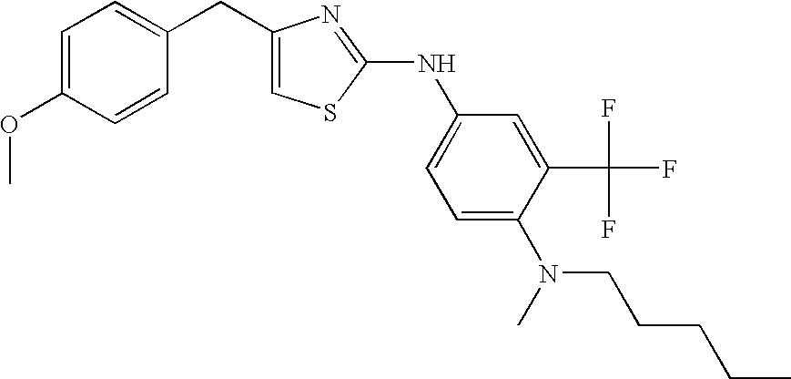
C1(CC2=CC=C(OC)C=C2)=CSC(NC2=CC=C(N(C)CCCCC)C(C(F)(F)F)=C2)=N1
